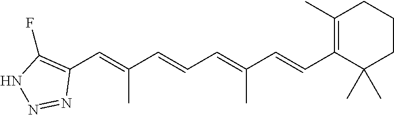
C1(C=C(C=CC=C(C=CC2=C(C)CCCC2(C)C)C)C)=C(F)NN=N1
